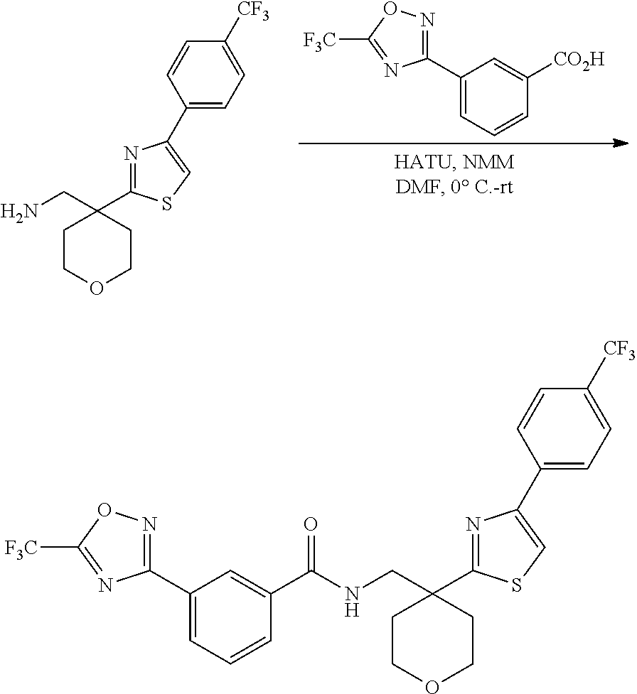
C1(C2=CC=CC([CO2H])=C2)=NOC([F3C])=N1.C1COCCC1(C1=NC(C2=CC=C([CF3])C=C2)=CS1)CN.C1COCCC1(C1=NC(C2=CC=C([CF3])C=C2)=CS1)CNC(C1=CC(C2=NOC([F3C])=N2)=CC=C1)=O
